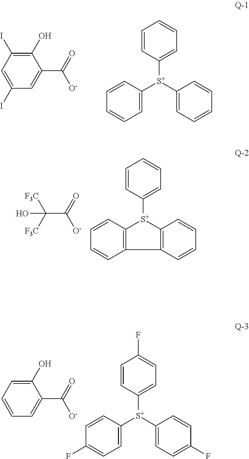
C1=C(I)C=C(C(=O)[O-])C(O)=C1I.C1=CC([S+](C2=CC=CC=C2)C2=CC=CC=C2)=CC=C1.OC([F3C])([F3C])C(=O)[O-].C1=CC([S+]2C3=C(C4=C2C=CC=C4)C=CC=C3)=CC=C1.C1=CC=C(C(=O)[O-])C(O)=C1.C1=CC([S+](C2=CC=C(F)C=C2)C2=CC=C(F)C=C2)=CC=C1F
